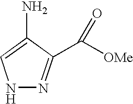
NC1=CNN=C1C([OMe])=O
